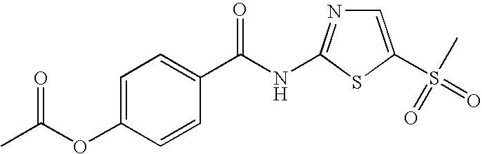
C1=C(OC(C)=O)C=CC(C(NC2=NC=C(S(C)(=O)=O)S2)=O)=C1
